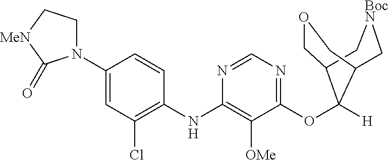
C1(N2CC[MeN]C2=O)=CC(Cl)=C(NC2=C([OMe])C(OC3([H])C4COCC3C[BocN]C4)=NC=N2)C=C1
